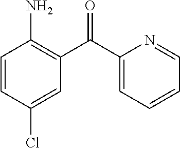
C1=C(Cl)C=CC(N)=C1C(=O)C1=CC=CC=N1
